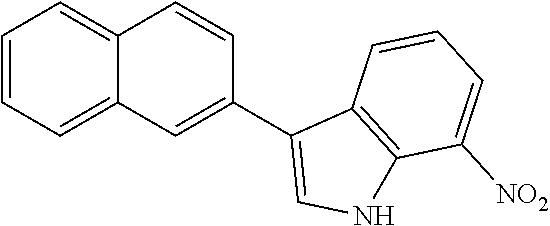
C1=CC=C2C(=C1)C=CC(C1=CNC3=C1C=CC=C3[NO2])=C2
